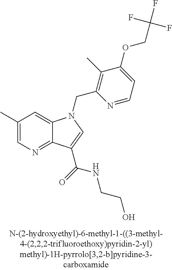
C1(C)=CN=C2C(=C1)N(CC1=C(C)C(OCC(F)(F)F)=CC=N1)C=C2C(NCCO)=O
